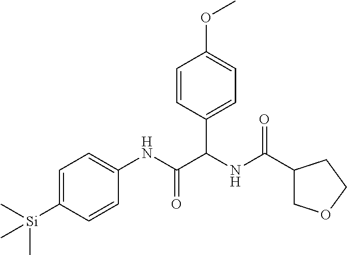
C1=C([Si](C)(C)C)C=CC(NC(C(NC(=O)C2COCC2)C2=CC=C(OC)C=C2)=O)=C1
